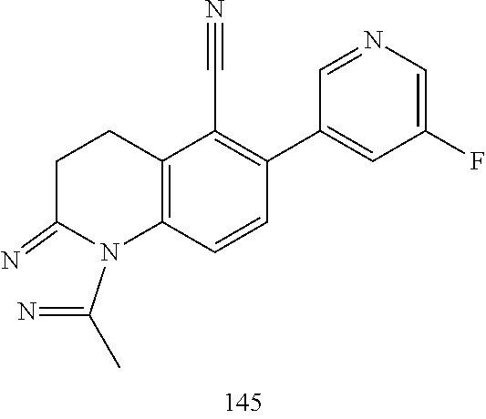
C12=C(C=CC(C3=CC(F)=CN=C3)=C1C#N)N(C(=N)C)C(=N)CC2
